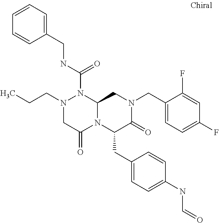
N1(CCC)CC(=O)N2C(N1C(NCC1=CC=CC=C1)=O)CN(CC1=CC=C(F)C=C1F)C(=O)C2CC1=CC=C(NC=O)C=C1
